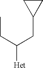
CCC(CC1CC1)[Het]
